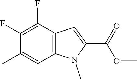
C12=C(C(F)=C(F)C(C)=C1)C=C(C(=O)OC)N2C
